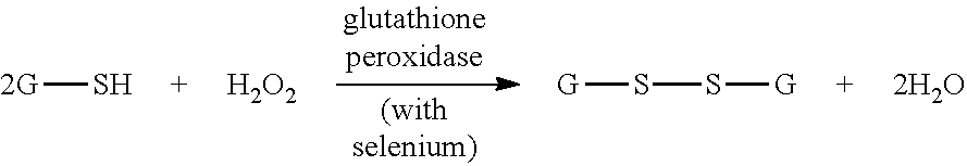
[2G]S.[G]SS[G].[H2O2].[2H2O]
